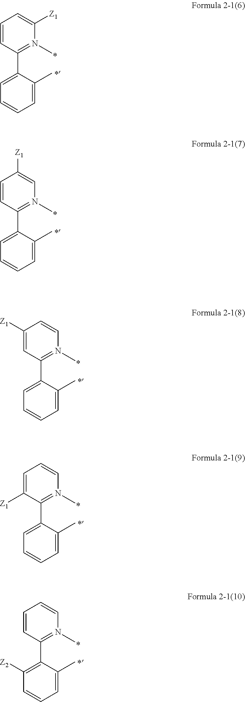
C1=CC(C2=CC=CC=C2C)=N(C)C([Z1])=C1.C1=CC(C2=CC=CC=C2C)=N(C)C=C1[Z1].C1([Z1])=CC(C2=CC=CC=C2C)=N(C)C=C1.C1=C([Z1])C(C2=CC=CC=C2C)=N(C)C=C1.C1=CC(C2=C([Z2])C=CC=C2C)=N(C)C=C1
